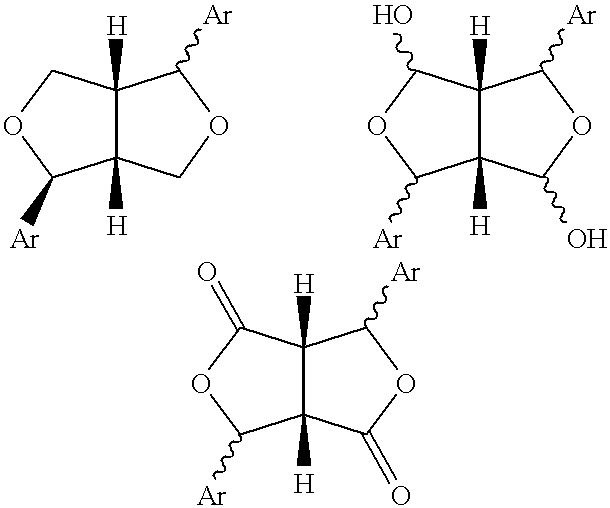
C12([H])C([H])(COC1[Ar])C([Ar])OC2.C12([H])C([H])(C(O)OC1[Ar])C([Ar])OC2O.C12([H])C([H])(C(=O)OC1[Ar])C([Ar])OC2=O
